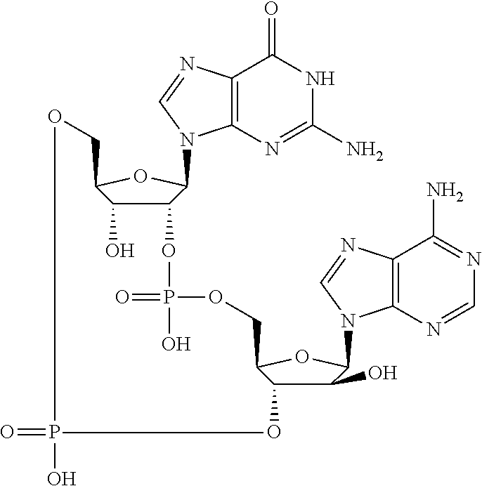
C12=C(N=C(N)NC1=O)N(C1C(OP(=O)(O)OCC3C(O)C(O)C(N4C5=C(C(N)=NC=N5)N=C4)O3)C(O)C(CO)O1)C=N2.O=PO
